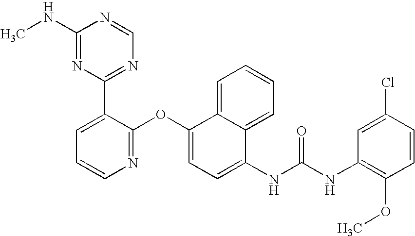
C1(NC)=NC(C2=CC=CN=C2OC2=CC=C(NC(NC3=C(OC)C=CC(Cl)=C3)=O)C3=CC=CC=C23)=NC=N1
